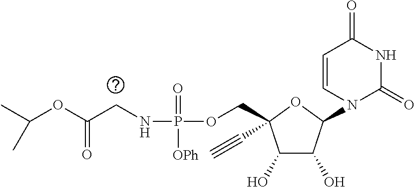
C1(O)C(O)C(N2C=CC(=O)NC2=O)OC1(COP(NCC(OC(C)C)=O)(=O)[OPh])C#C
